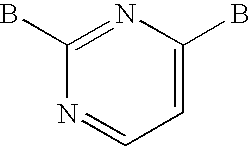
C1(B)=NC(B)=CC=N1
